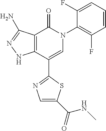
C1=CC=C(F)C(N2C(=O)C3=C(C(C4=NC=C(C(NC)=O)S4)=C2)NN=C3N)=C1F
